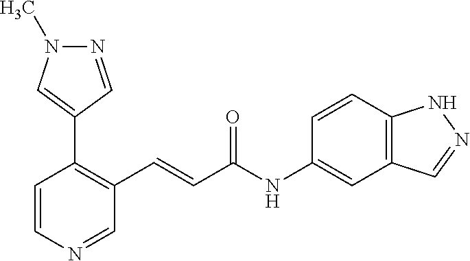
N1=CC(C2=C(C=CC(NC3=CC4=C(C=C3)NN=C4)=O)C=NC=C2)=CN1C
